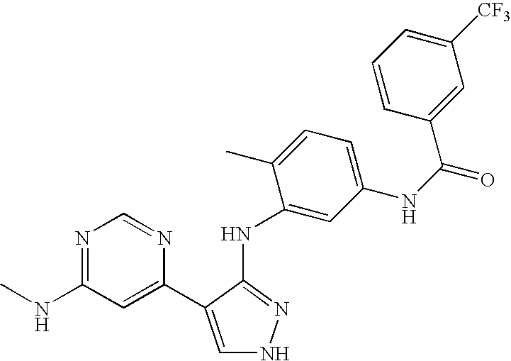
N1=C(NC)C=C(C2=CNN=C2NC2=CC(NC(C3=CC([CF3])=CC=C3)=O)=CC=C2C)N=C1
